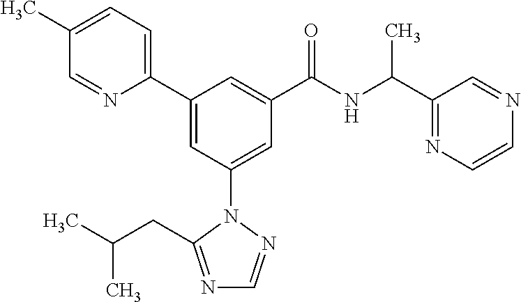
C1(C2=CC(N3N=CN=C3CC(C)C)=CC(C(NC(C3=NC=CN=C3)C)=O)=C2)=CC=C(C)C=N1
